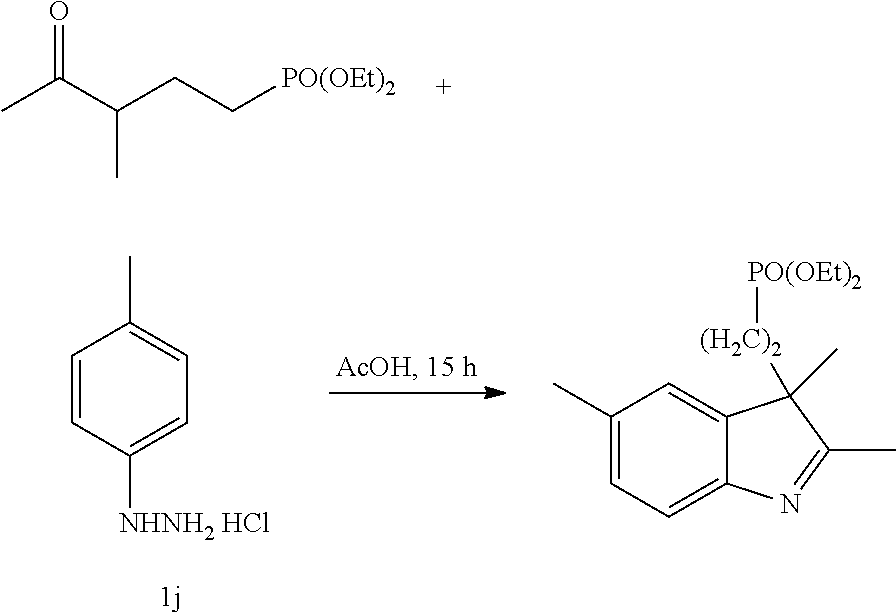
CC(C(CC[PO(OEt)2])C)=O.C1=CC([NHNH2 HCl])=CC=C1C.C1(C)=CC=C2C(=C1)C(C)([(H2C)2][PO(OEt)2])C(C)=N2
